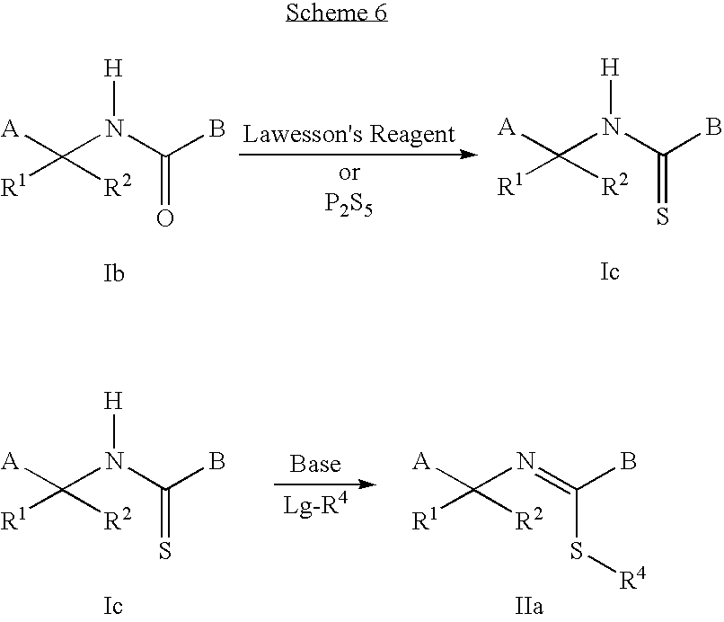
[R1]C([R2])([A])N(C(B)=O)[H].[R1]C([R2])([A])N(C(B)=S)[H].[R1]C([R2])([A])N(C(B)=S)[H].[R1]C([R2])([A])N=C(B)S[R4]
